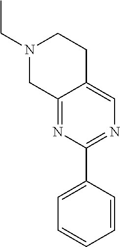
N1(CC)CCC2=CN=C(C3=CC=CC=C3)N=C2C1
